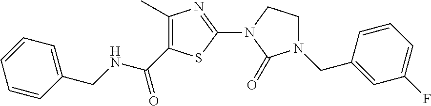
C1(C)=C(C(NCC2=CC=CC=C2)=O)SC(N2C(=O)N(CC3=CC(F)=CC=C3)CC2)=N1
